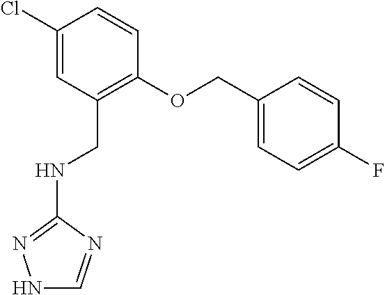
C1(Cl)=CC(CNC2=NNC=N2)=C(OCC2=CC=C(F)C=C2)C=C1
